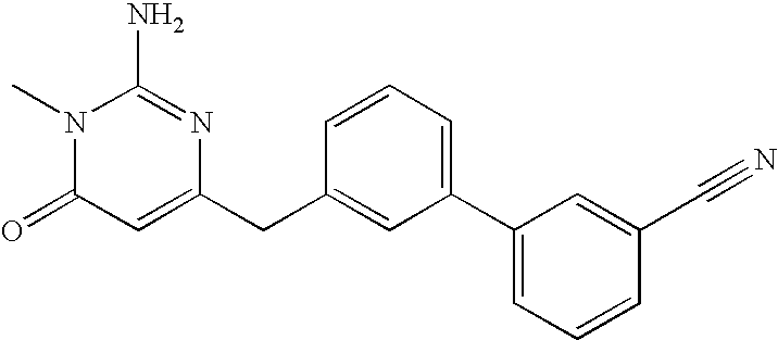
N1(C)C(=O)C=C(CC2=CC(C3=CC=CC(C#N)=C3)=CC=C2)N=C1N
